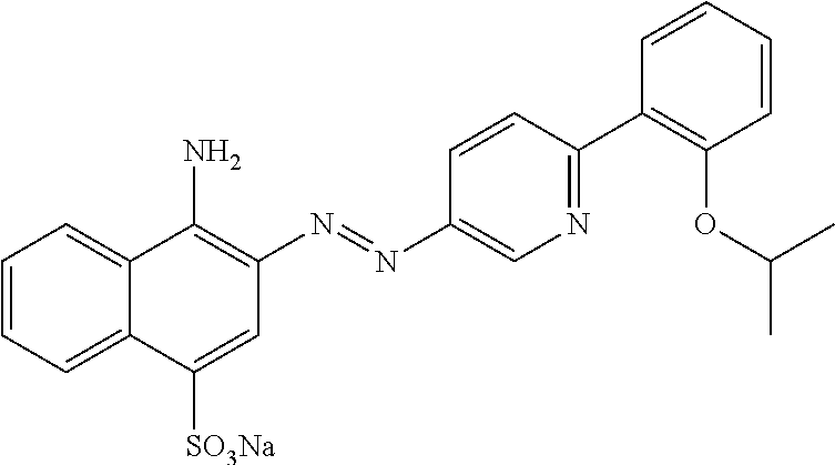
C1=CC=C2C(=C1)C(N)=C(N=NC1=CN=C(C3=C(OC(C)C)C=CC=C3)C=C1)C=C2[SO3Na]
